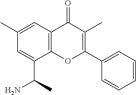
C12=C(OC(C3=CC=CC=C3)=C(C)C1=O)C(C(N)C)=CC(C)=C2
